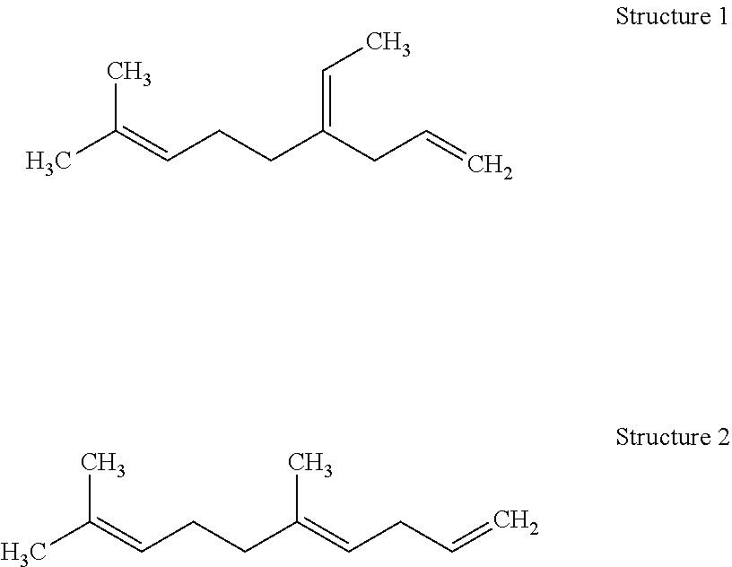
CC(=CCCC(CC=C)=CC)C.CC(=CCCC(=CCC=C)C)C
